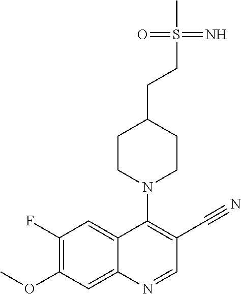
C1(F)=C(OC)C=C2C(=C1)C(N1CCC(CCS(C)(=N)=O)CC1)=C(C#N)C=N2
